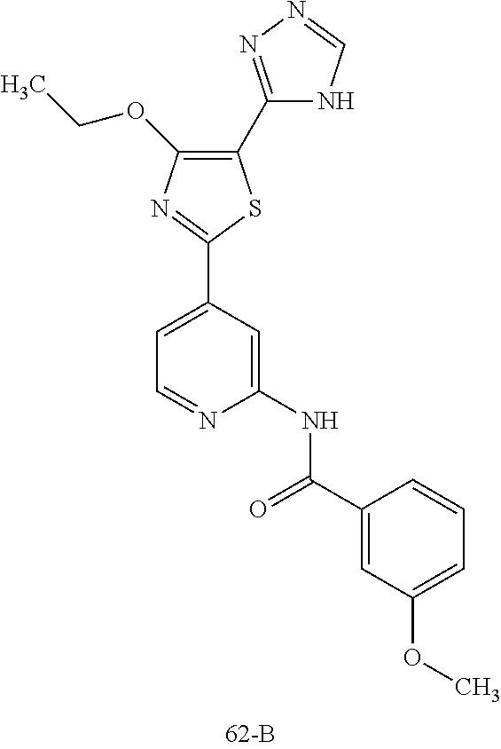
C1(C2=NN=CN2)=C(OCC)N=C(C2=CC=NC(NC(C3=CC(OC)=CC=C3)=O)=C2)S1
